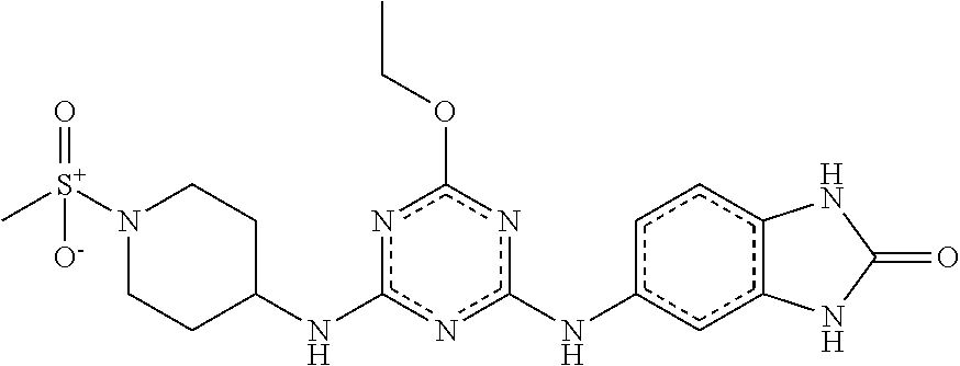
c12c(cc(Nc3nc(OCC)nc(NC4CCN([S+](C)(=O)[O-])CC4)n3)cc1)NC(=O)N2
